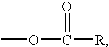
COC([R])=O
